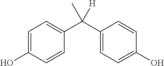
C1(C(C2=CC=C(O)C=C2)(C)[H])=CC=C(O)C=C1
